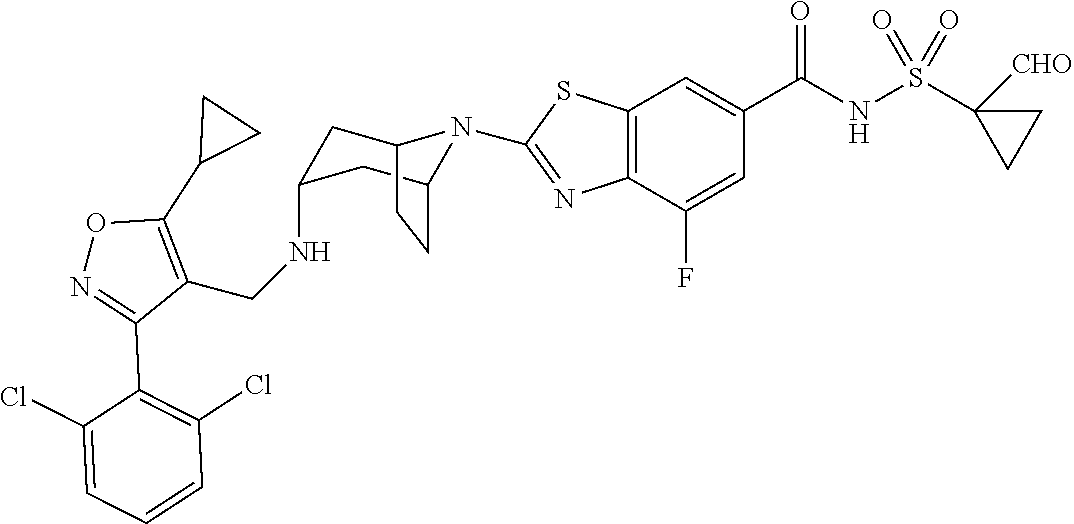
C1C2N(C3=NC4=C(C=C(C(NS(C5([CHO])CC5)(=O)=O)=O)C=C4F)S3)C(CC2)CC1NCC1=C(C2CC2)ON=C1C1=C(Cl)C=CC=C1Cl
